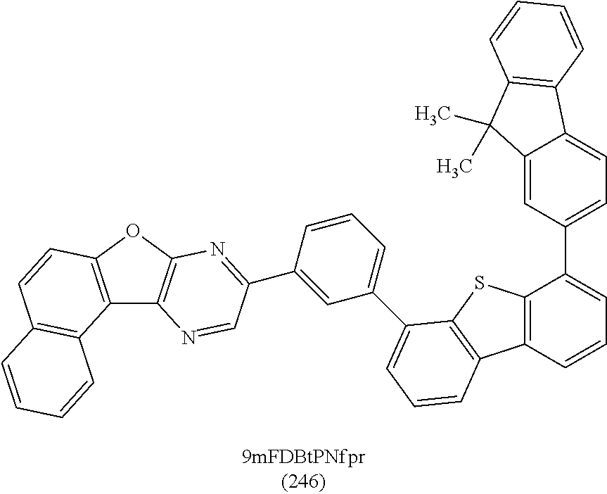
C12=C(OC3=C1N=CC(C1=CC(C4=CC=CC5=C4SC4=C5C=CC=C4C4=CC=C5C(=C4)C(C)(C)C4=C5C=CC=C4)=CC=C1)=N3)C=CC1=C2C=CC=C1
